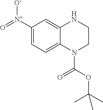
C1([N+]([O-])=O)=CC=C2C(=C1)NCCN2C(OC(C)(C)C)=O
